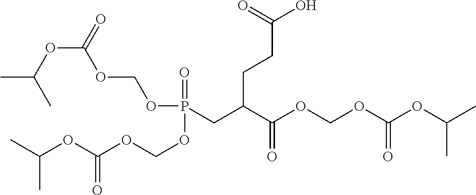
CC(OC(=O)OCOP(CC(C(OCOC(OC(C)C)=O)=O)CCC(O)=O)(=O)OCOC(OC(C)C)=O)C
